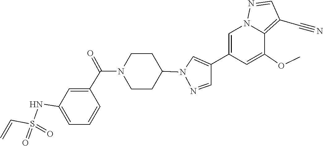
C1(C2=CN(C3CCN(C(C4=CC(NS(=O)(=O)C=C)=CC=C4)=O)CC3)N=C2)=CN2C(=C(C#N)C=N2)C(OC)=C1
